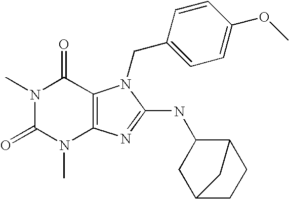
N1(C)C(=O)N(C)C2=C(C1=O)N(CC1=CC=C(OC)C=C1)C(NC1CC3CCC1C3)=N2
